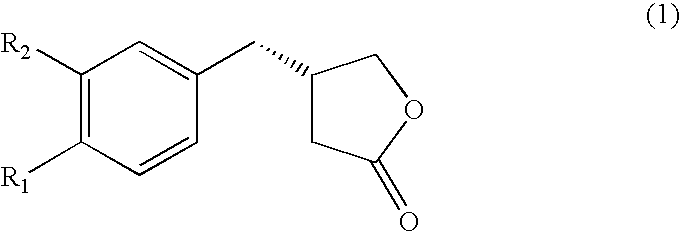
C1([R2])=C([R1])C=CC(CC2CC(=O)OC2)=C1
